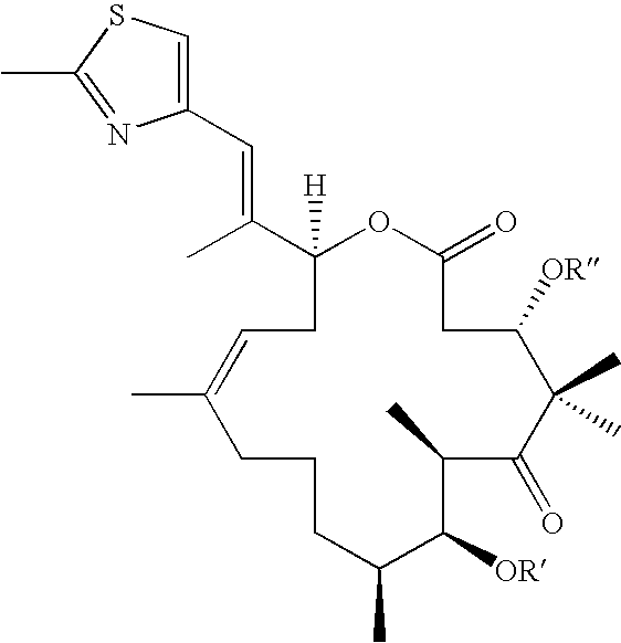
C1(=O)OC([H])(C(C)=CC2=CSC(C)=N2)CC=C(C)CCCC(C)C([OR])C(C)C(=O)C(C)(C)C([OR])C1
